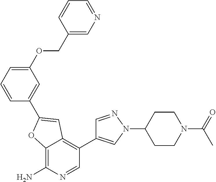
C12=C(N)N=CC(C3=CN(C4CCN(C(C)=O)CC4)N=C3)=C1C=C(C1=CC(OCC3=CN=CC=C3)=CC=C1)O2
